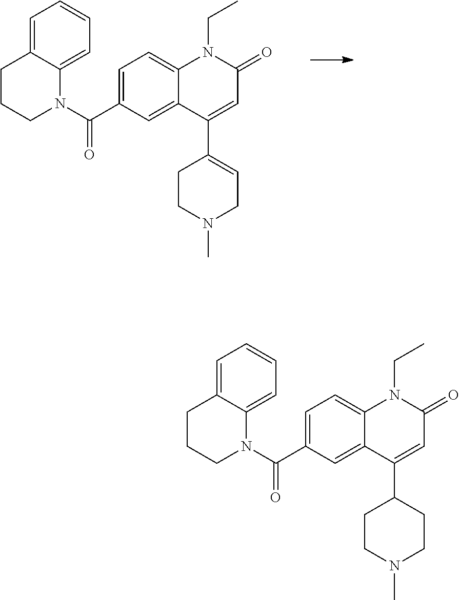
C1=C(C(N2C3=CC=CC=C3CCC2)=O)C=C2C(=C1)N(CC)C(=O)C=C2C1=CCN(C)CC1.C1=C(C(N2C3=CC=CC=C3CCC2)=O)C=C2C(=C1)N(CC)C(=O)C=C2C1CCN(C)CC1
